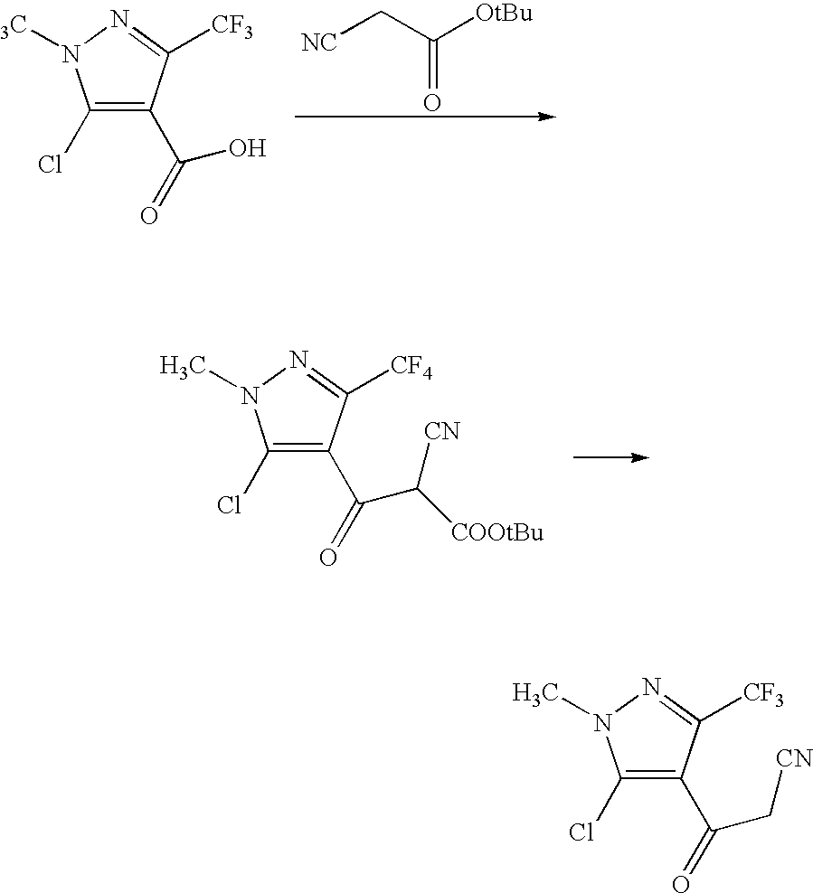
C1(Cl)=C(C(O)=O)C([CF3])=NN1[3C].[NC]CC([OtBu])=O.C1(Cl)=C(C(C([COOtBu])[CN])=O)C([CF4])=NN1C.C1(Cl)=C(C(C[CN])=O)C([CF3])=NN1C
